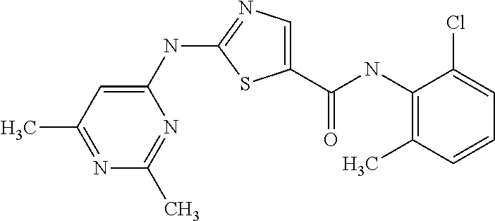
C1(NC2=NC=C(C(NC3=C(C)C=CC=C3Cl)=O)S2)=CC(C)=NC(C)=N1
